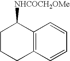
C12=C(C=CC=C1)CCCC2[NHCOCH2OMe]
